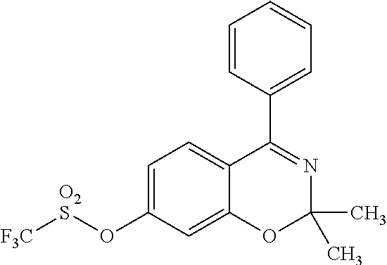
C1(C2=NC(C)(C)OC3=CC(O[O2S][F3C])=CC=C23)=CC=CC=C1
